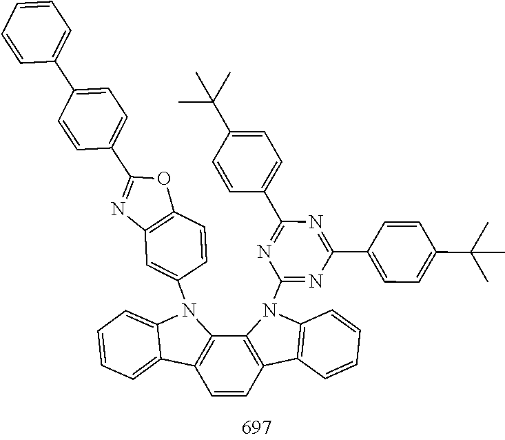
C12=CC=CC=C1N(C1=CC3=C(C=C1)OC(C1=CC=C(C4=CC=CC=C4)C=C1)=N3)C1=C2C=CC2=C1N(C1=NC(C3=CC=C(C(C)(C)C)C=C3)=NC(C3=CC=C(C(C)(C)C)C=C3)=N1)C1=C2C=CC=C1
